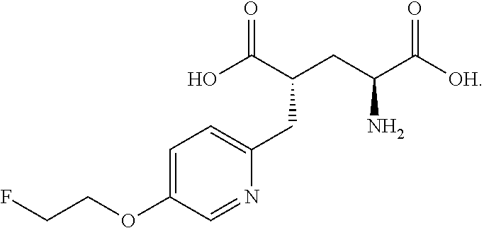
FCCOC1=CC=C(CC(C(O)=O)CC(C([OH])=O)N)N=C1
